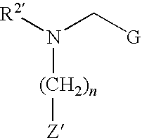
[R2]N(C[G])[(CH2)n][Z]
